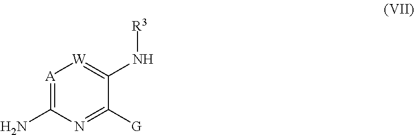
[A]1=C(N)N=C([G])C(N[R3])=[W]1
